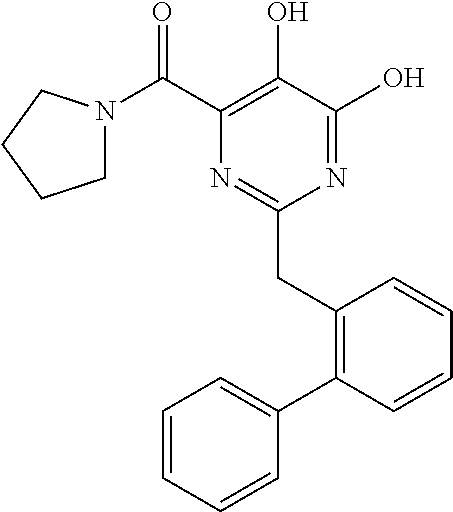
N1=C(O)C(O)=C(C(N2CCCC2)=O)N=C1CC1=C(C2=CC=CC=C2)C=CC=C1
